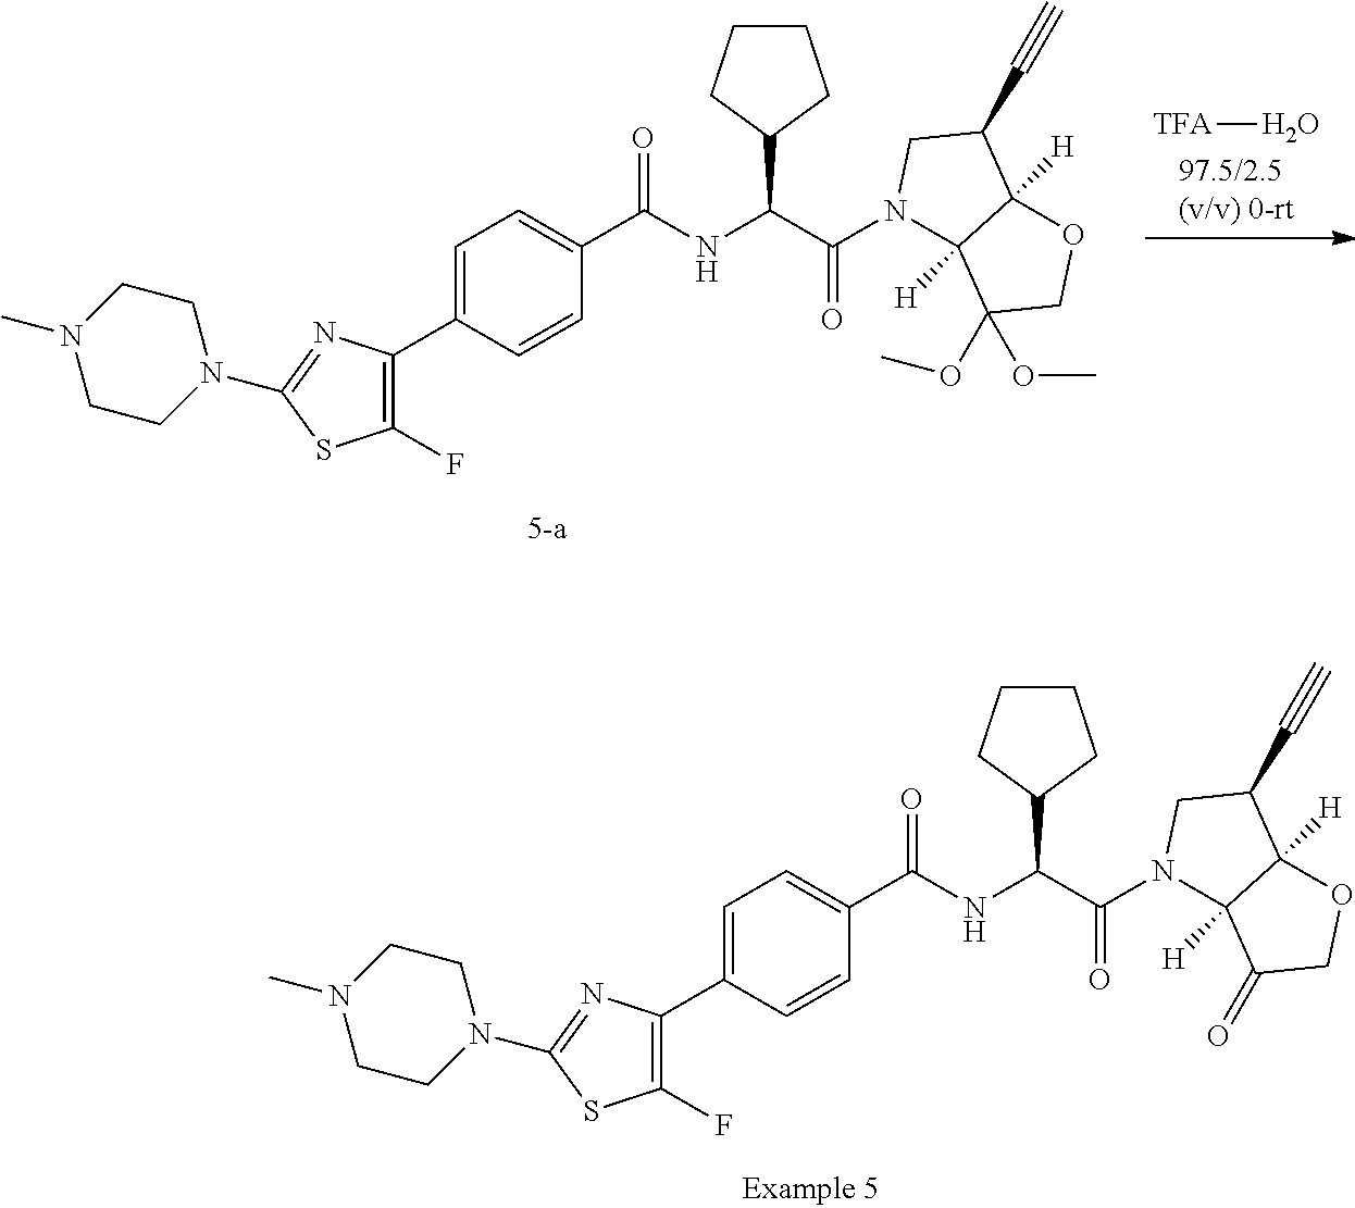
[TFA]O.C1=C(C2=C(F)SC(N3CCN(C)CC3)=N2)C=CC(C(NC(C(=O)N2C3([H])C([H])(C(C#C)C2)OCC3(OC)OC)C2CCCC2)=O)=C1.C1=C(C2=C(F)SC(N3CCN(C)CC3)=N2)C=CC(C(NC(C(=O)N2C3([H])C([H])(C(C#C)C2)OCC3=O)C2CCCC2)=O)=C1
